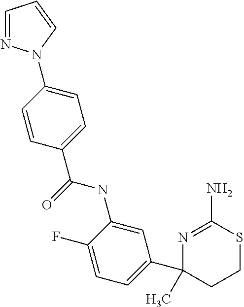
C(NC1=CC(C2(C)CCSC(N)=N2)=CC=C1F)(=O)C1=CC=C(N2N=CC=C2)C=C1
